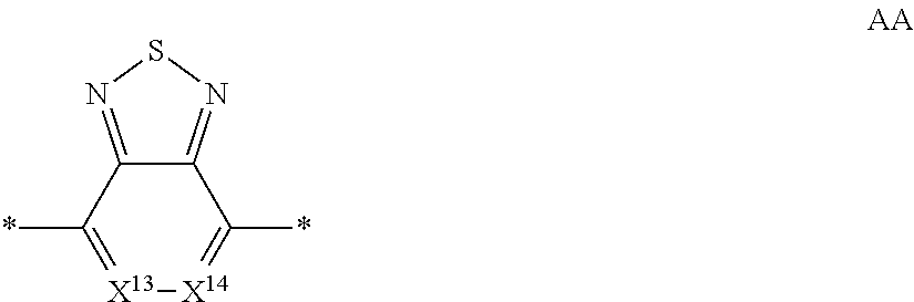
C12=NSN=C1C(*)=[X13][X14]=C2*
